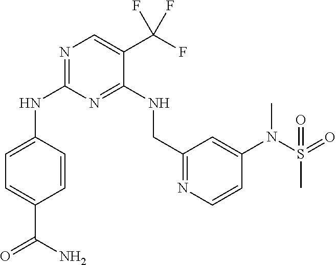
C1=CC(NC2=NC=C(C(F)(F)F)C(NCC3=NC=CC(N(S(=O)(C)=O)C)=C3)=N2)=CC=C1C(N)=O
